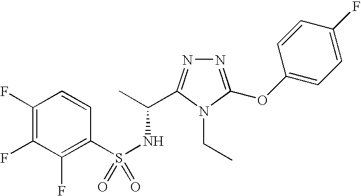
S(NC(C)C1=NN=C(OC2=CC=C(F)C=C2)N1CC)(=O)(C1=C(F)C(F)=C(F)C=C1)=O
